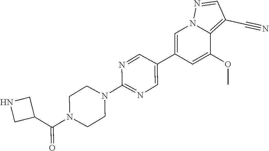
C1(C2=CN=C(N3CCN(C(C4CNC4)=O)CC3)N=C2)=CN2C(=C(C#N)C=N2)C(OC)=C1
